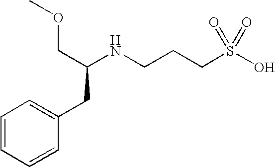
N(CCCS(O)(=O)=O)C(COC)CC1=CC=CC=C1
